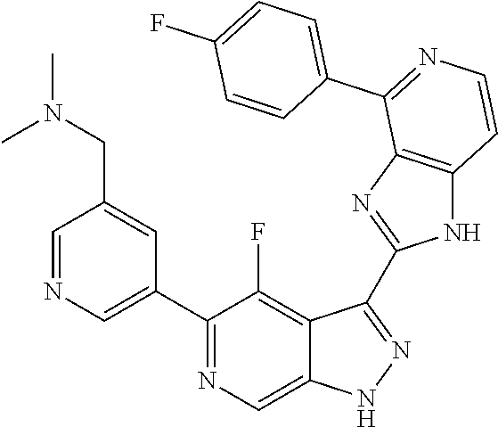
C1=NC=C(C2=NC=C3C(=C2F)C(C2=NC4=C(N2)C=CN=C4C2=CC=C(F)C=C2)=NN3)C=C1CN(C)C
